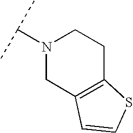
N1(C(C)C)CC2=C(CC1)SC=C2
